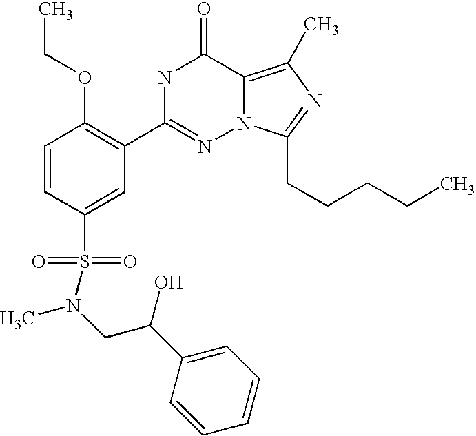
C(C(C1=CC=CC=C1)O)N(C)S(C1=CC(C2=NN3C(=C(C)N=C3CCCCC)C(=O)N2)=C(OCC)C=C1)(=O)=O
